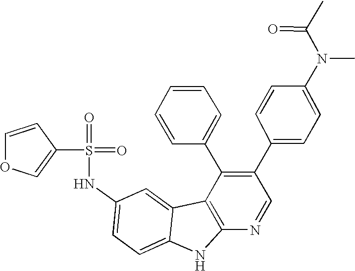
N(C1=CC=C2C(=C1)C1=C(N2)N=CC(C2=CC=C(N(C)C(C)=O)C=C2)=C1C1=CC=CC=C1)S(=O)(=O)C1=COC=C1
